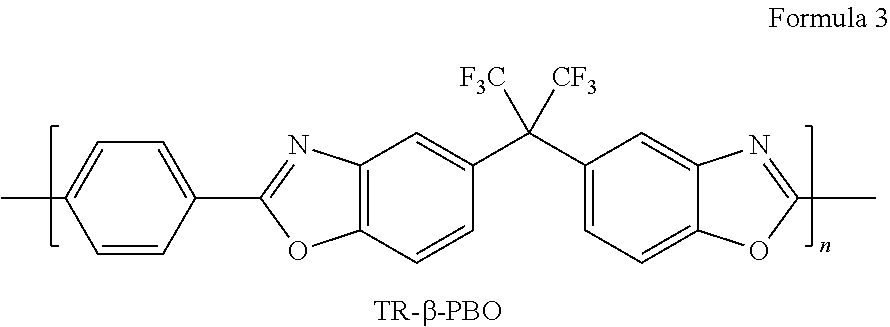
C12=C(C=CC(C(C3=CC=C4C(=C3)N=C(C)O4)([CF3])[F3C])=C1)OC(C1=CC=C(C)C=C1)=N2
